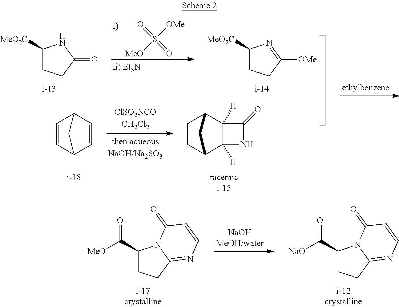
C1=CC2C=CC1C2.C1=CC2C3([H])C([H])(C1C2)C(=O)N3.C1([MeO2C])CCC([OMe])=N1.O=S(=O)([OMe])[MeO].C1([MeO2C])CCC(=O)N1.C1(C(=O)[NaO])CCC2=NC=CC(=O)N12.C1(C(=O)[MeO])CCC2=NC=CC(=O)N12
